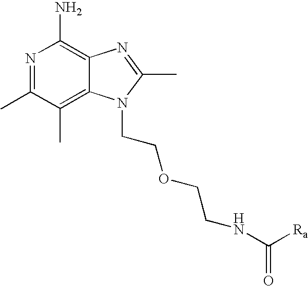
N1=C(C)C(C)=C2C(=C1N)N=C(C)N2CCOCCNC([Ra])=O
